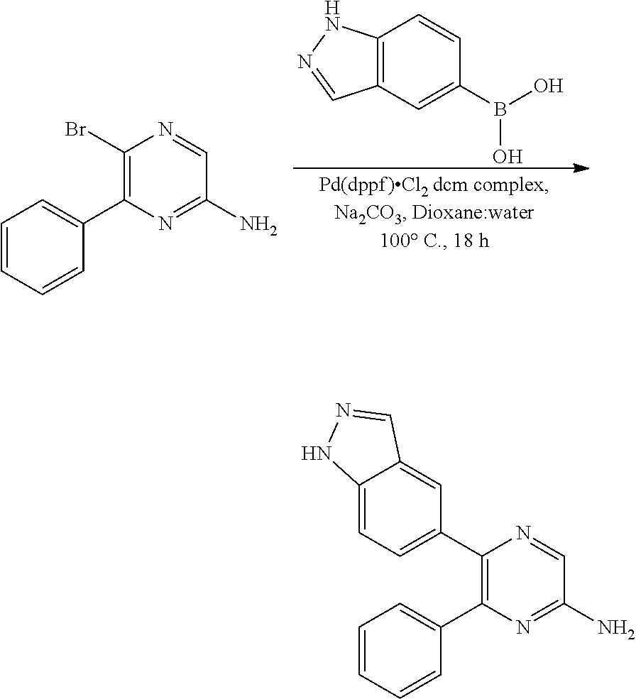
C1(C2=CC=C3C(=C2)C=NN3)=C(C2=CC=CC=C2)N=C(N)C=N1.C1(Br)=C(C2=CC=CC=C2)N=C(N)C=N1.C12=C(C=CC(B(O)O)=C1)NN=C2
